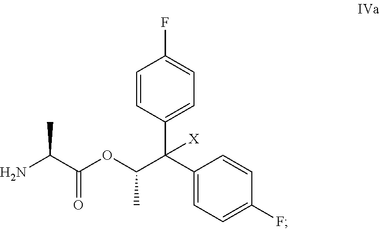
C1=CC(C(C2=CC=C(F)C=C2)(C(OC(C(N)C)=O)C)[X])=CC=C1F
